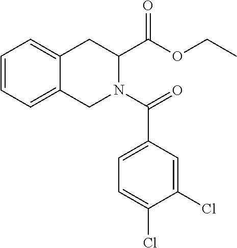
C1=CC=C2C(=C1)CC(C(OCC)=O)N(C(=O)C1=CC=C(Cl)C(Cl)=C1)C2
